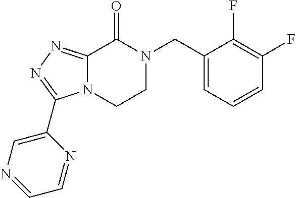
C1(CN2C(=O)C3=NN=C(C4=CN=CC=N4)N3CC2)=CC=CC(F)=C1F
